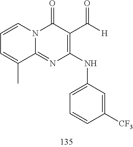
C1=CC=C(C)C2=NC(NC3=CC=CC([CF3])=C3)=C(C([H])=O)C(=O)N12
